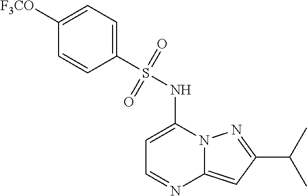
CC(C1=NN2C(=C1)N=CC=C2NS(C1=CC=C([F3CO])C=C1)(=O)=O)C
